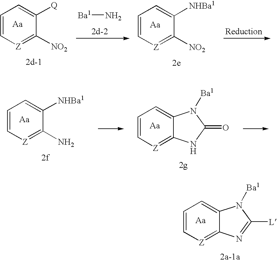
C1=C[Z]=C2C(=C1)N([Ba1])C([L])=N2.C1=C[Z]=C([NO2])C([Q])=C1.[Ba1]N.C1=C[Z]=C([NO2])C([NHBa1])=C1.C1=C[Z]=C(N)C([NHBa1])=C1.C1=C[Z]=C2C(=C1)N([Ba1])C(=O)N2
